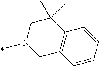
N1(C)CC2=C(C(C)(C)C1)C=CC=C2
